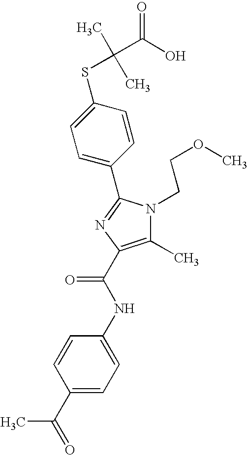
C1(C2=NC(C(NC3=CC=C(C(C)=O)C=C3)=O)=C(C)N2CCOC)=CC=C(SC(C)(C)C(O)=O)C=C1
